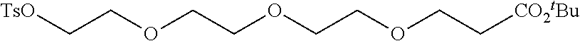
C(COCCOCCOCC[CO2tBu])[TsO]
